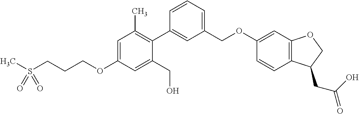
C1=C(OCCCS(C)(=O)=O)C=C(CO)C(C2=CC(COC3=CC4=C(C=C3)C(CC(O)=O)CO4)=CC=C2)=C1C
